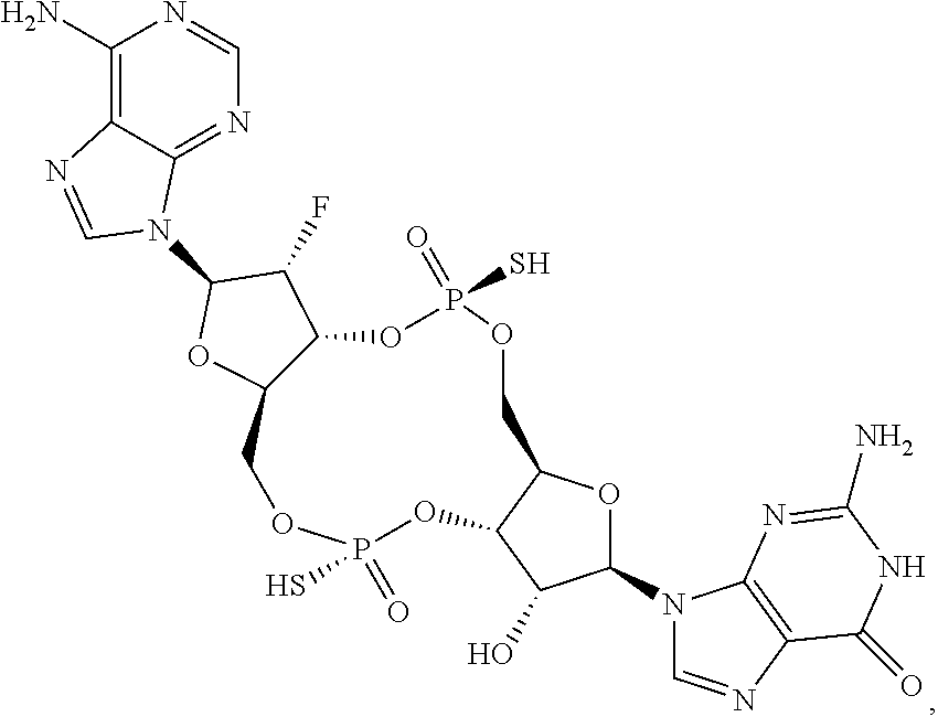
C1(N)=C2C(=NC=N1)N(C1OC3C(C1F)OP(=O)(S)OCC1OC(N4C=NC5=C4N=C(N)NC5=O)C(O)C1OP(=O)(S)OC3)C=N2
